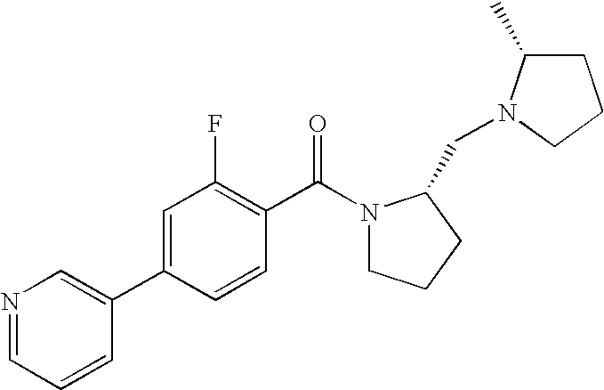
C1(C2=CN=CC=C2)=CC(F)=C(C(N2CCCC2CN2C(C)CCC2)=O)C=C1
